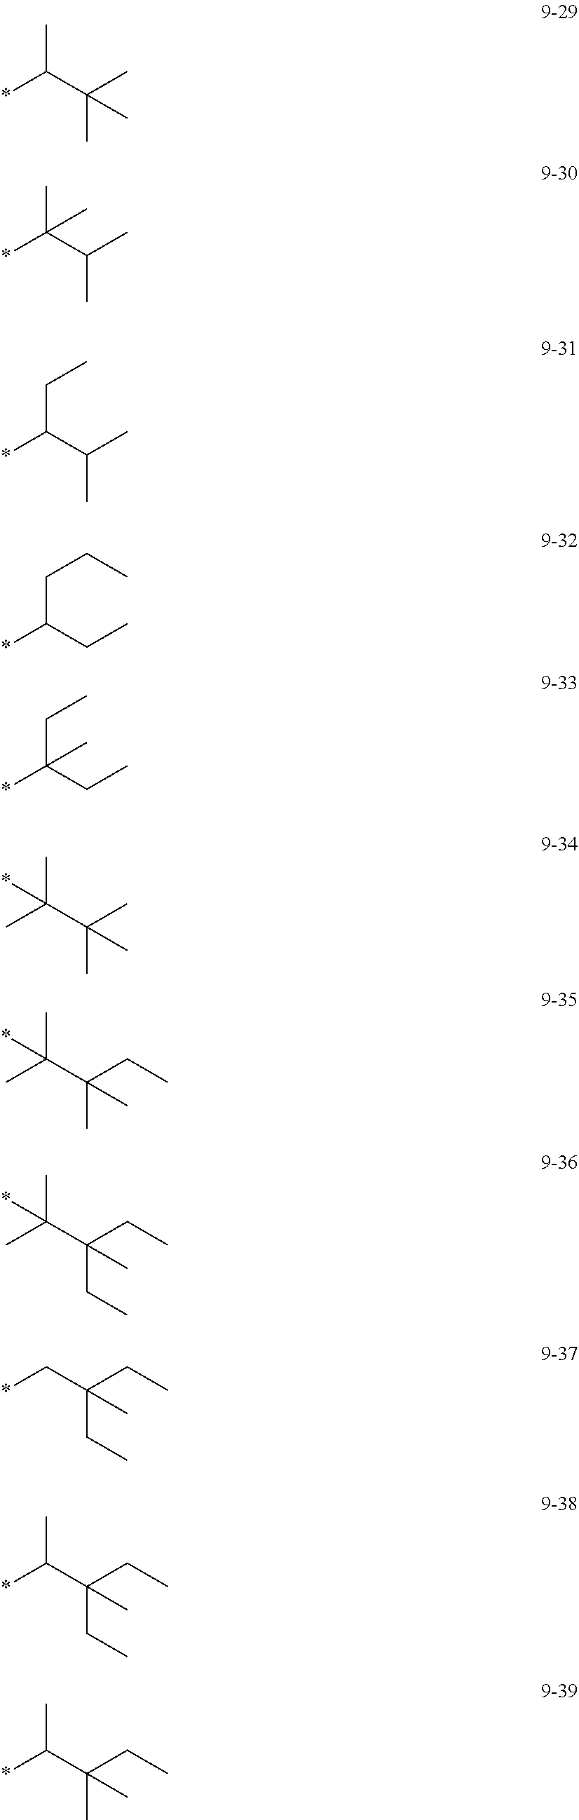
*C(C(C)(C)C)C.*C(C(C)C)(C)C.*C(C(C)C)CC.*C(CC)CCC.*C(CC)(CC)C.*C(C(C)(C)C)(C)C.*C(C(CC)(C)C)(C)C.*C(C(CC)(CC)C)(C)C.*CC(CC)(CC)C.*C(C(CC)(CC)C)C.*C(C(CC)(C)C)C
